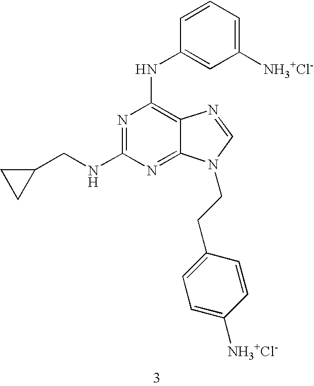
N1=C(NCC2CC2)N=C2C(=C1NC1=CC([NH3+Cl-])=CC=C1)N=CN2CCC1=CC=C([NH3+Cl-])C=C1
